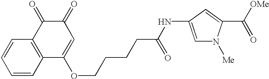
C1=CC2=C(C=C1)C(=O)C(=O)C=C2OCCCCC(NC1=CN([Me])C(C([OMe])=O)=C1)=O
